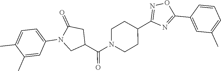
C1=C(C)C(C)=CC(N2CC(C(N3CCC(C4=NOC(C5=CC(C)=CC=C5)=N4)CC3)=O)CC2=O)=C1
